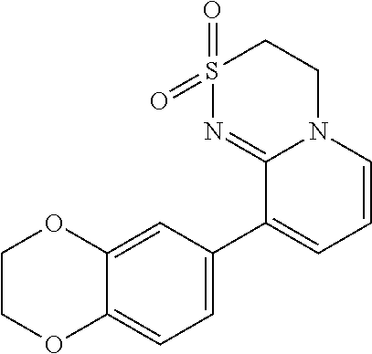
S1(=O)(=O)N=C2N(CC1)C=CC=C2C1=CC=C2C(=C1)OCCO2
